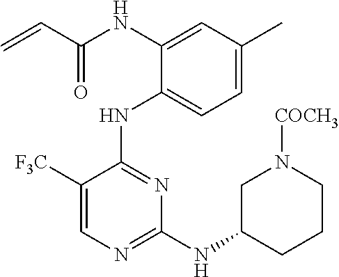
N(C1=CC(C)=CC=C1NC1=NC(NC2CCCN([COCH3])C2)=NC=C1[F3C])C(C=C)=O
